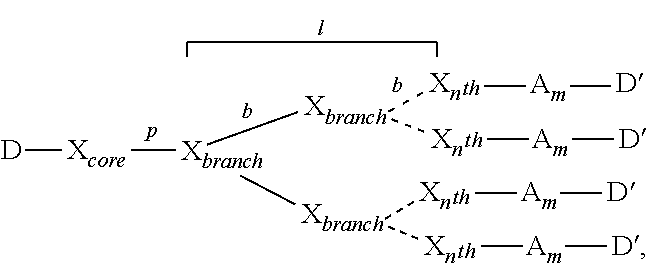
[Am].[Am].[Am].[Am].[D].[D].[D].[D].[D][Xcore][Xbranch]([Xbranch]([Xn])[Xn])[Xbranch]([Xn])[Xn]
